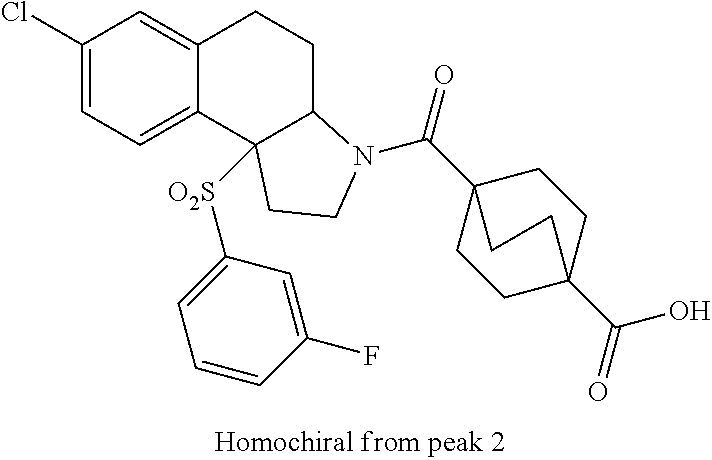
ClC1=CC=C2C(=C1)CCC1C2([O2S]C2=CC=CC(F)=C2)CCN1C(C12CCC(C(O)=O)(CC1)CC2)=O
